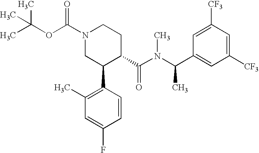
N1(C(OC(C)(C)C)=O)CC(C2=C(C)C=C(F)C=C2)C(C(N(C(C2=CC([CF3])=CC([CF3])=C2)C)C)=O)CC1
